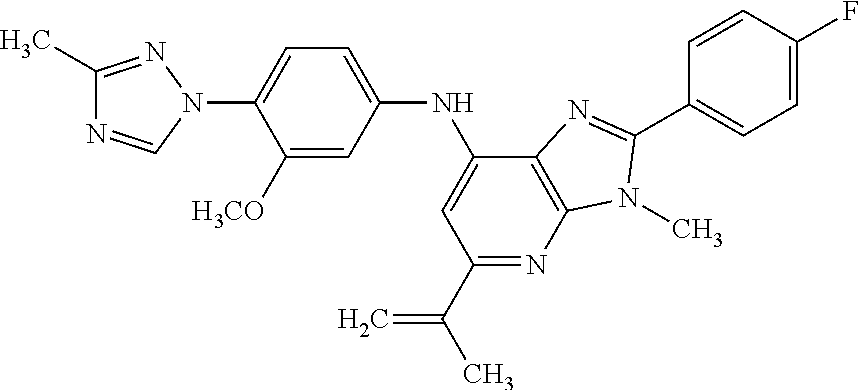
C1(C)=NN(C2=CC=C(NC3=CC(C(C)=C)=NC4=C3N=C(C3=CC=C(F)C=C3)N4C)C=C2[H3CO])C=N1
